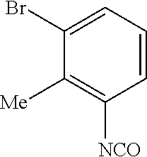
C1(Br)=CC=CC([NCO])=C1[Me]
